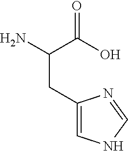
NC(CC1=CNC=N1)C(=O)O
